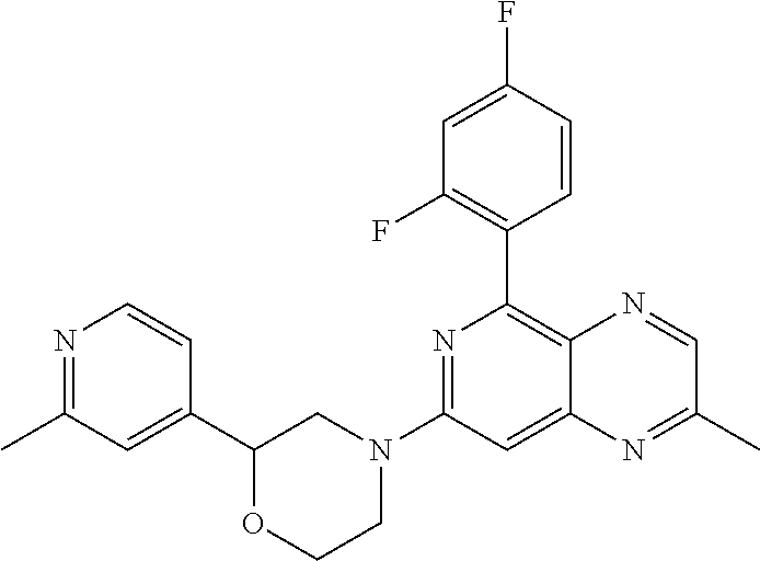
C1(C2=C3C(=CC(N4CCOC(C5=CC(C)=NC=C5)C4)=N2)N=C(C)C=N3)=C(F)C=C(F)C=C1
